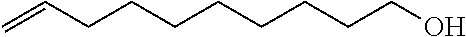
C=CCCCCCCCCO
